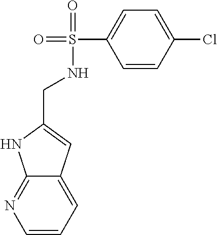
C1=CC=C2C(=N1)NC(CNS(=O)(=O)C1=CC=C(Cl)C=C1)=C2
